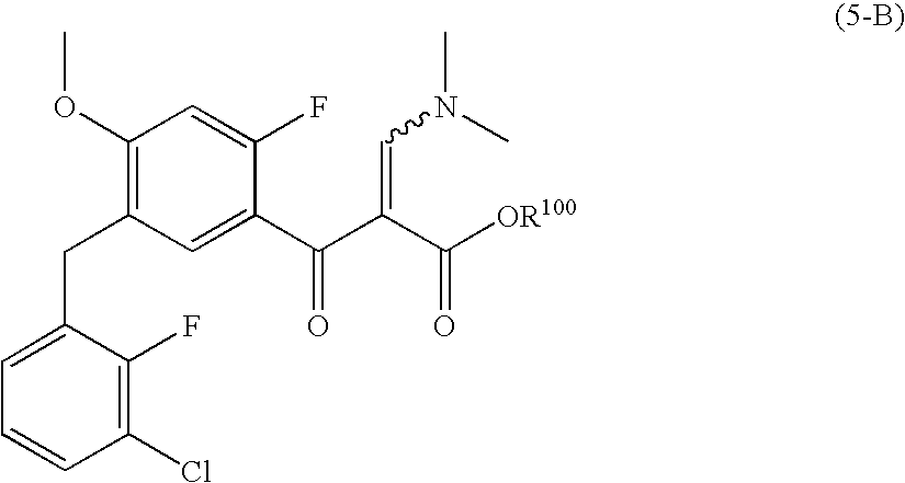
C1(OC)=C(CC2=CC=CC(Cl)=C2F)C=C(C(C(=CN(C)C)C([OR100])=O)=O)C(F)=C1
